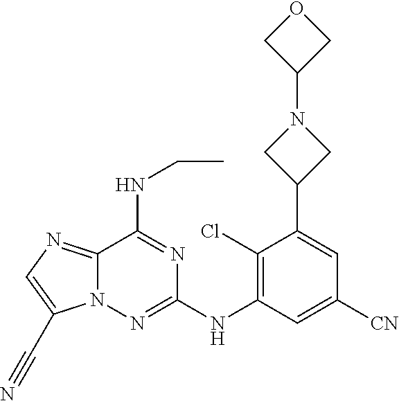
N12C(=NC=C1C#N)C(NCC)=NC(NC1=C(Cl)C(C3CN(C4COC4)C3)=CC([CN])=C1)=N2
